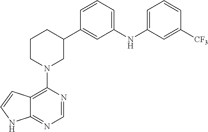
C12=C(N3CC(C4=CC(NC5=CC=CC([CF3])=C5)=CC=C4)CCC3)N=CN=C1NC=C2
